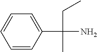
C1=CC(C(CC)(N)C)=CC=C1
